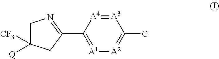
C1C([CF3])([Q])CC(C2=[A1][A2]=C([G])[A3]=[A4]2)=N1
